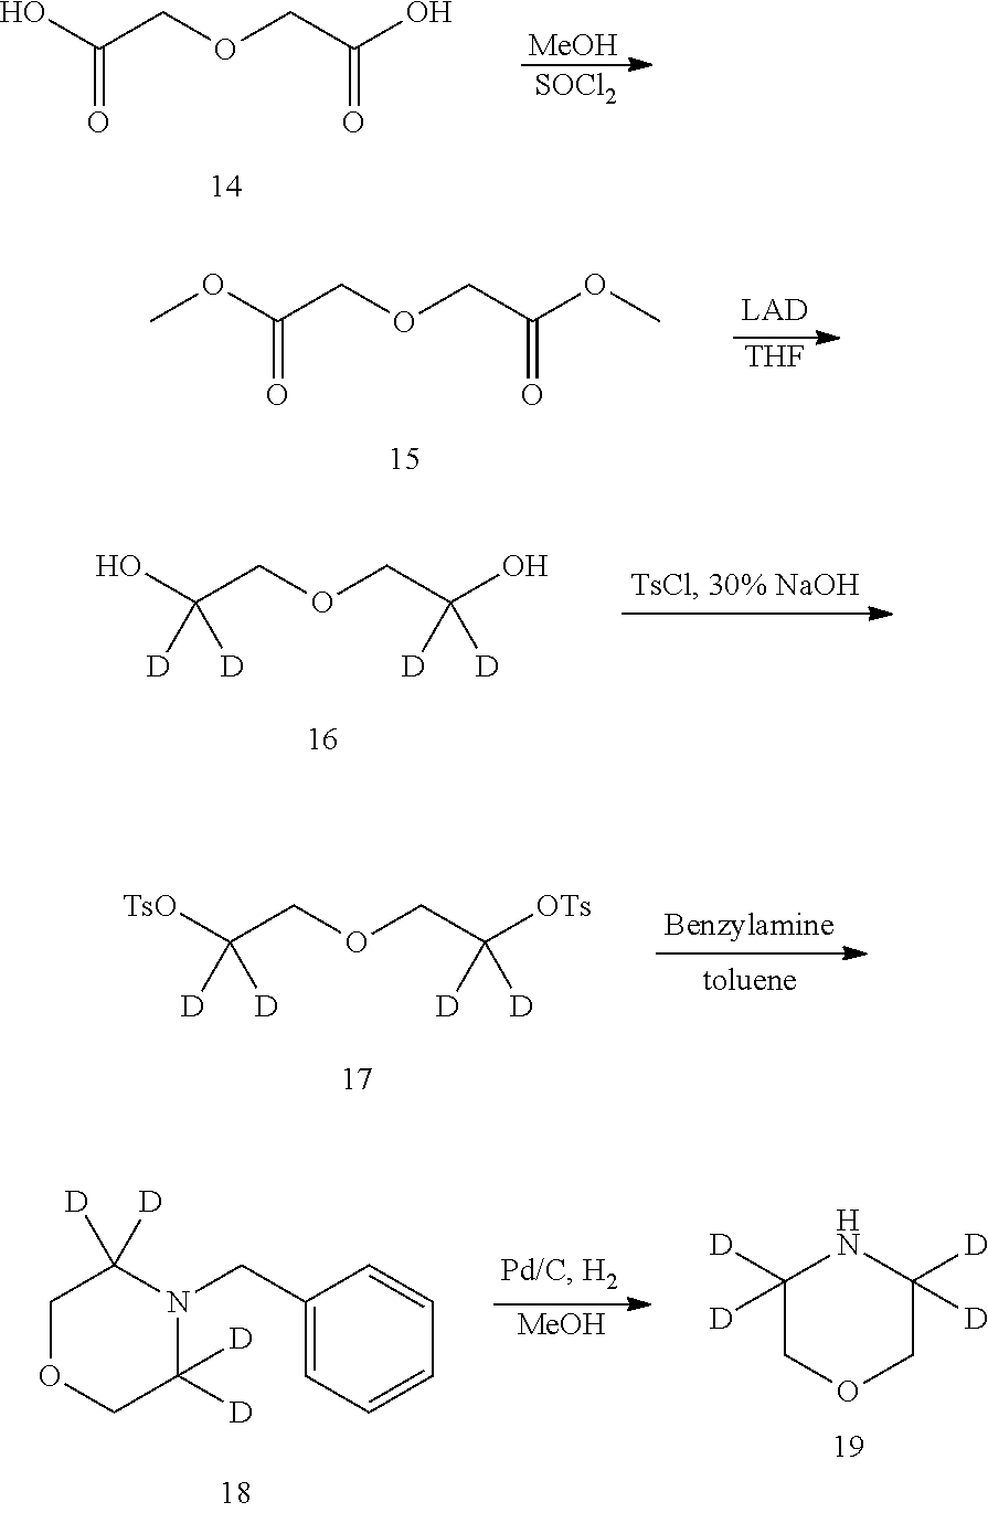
OC(COCC(O)=O)=O.[MeOH].[SOCl2].O(C(COCC(OC)=O)=O)C.[THF].OC(COCC(O)([D])[D])([D])[D].[TsO]C(COCC([OTs])([D])[D])([D])[D].C1(CN2C([D])([D])COCC2([D])[D])=CC=CC=C1.[MeOH].C1([D])([D])COCC([D])([D])N1
